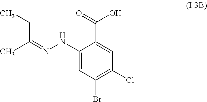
C1(NN=C(C)CC)=CC(Br)=C(Cl)C=C1C(=O)O
